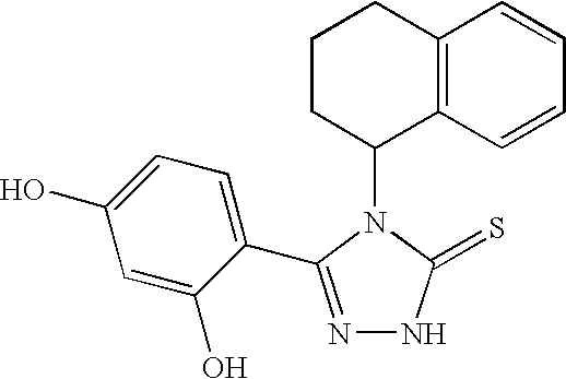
C1CC(N2C(=S)NN=C2C2=CC=C(O)C=C2O)C2=C(C1)C=CC=C2
